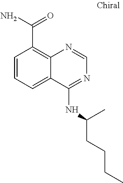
C1=CC=C2C(=C1C(N)=O)N=CN=C2NC(CCCC)C
